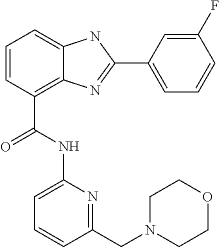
C1=CC(C(=O)NC2=CC=CC(CN3CCOCC3)=N2)=C2C(=C1)NC(C1=CC=CC(F)=C1)=N2
